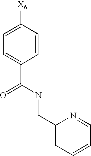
C1=CC([X6])=CC=C1C(NCC1=CC=CC=N1)=O
